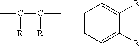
CC([R])C(C)[R].C1=CC=C([R])C([R])=C1
